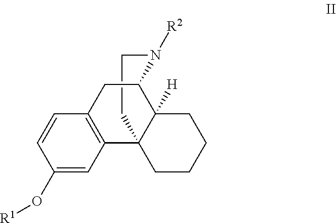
C1CN([R2])C2C3([H])C1(C1=C(C=CC(O[R1])=C1)C2)CCCC3
